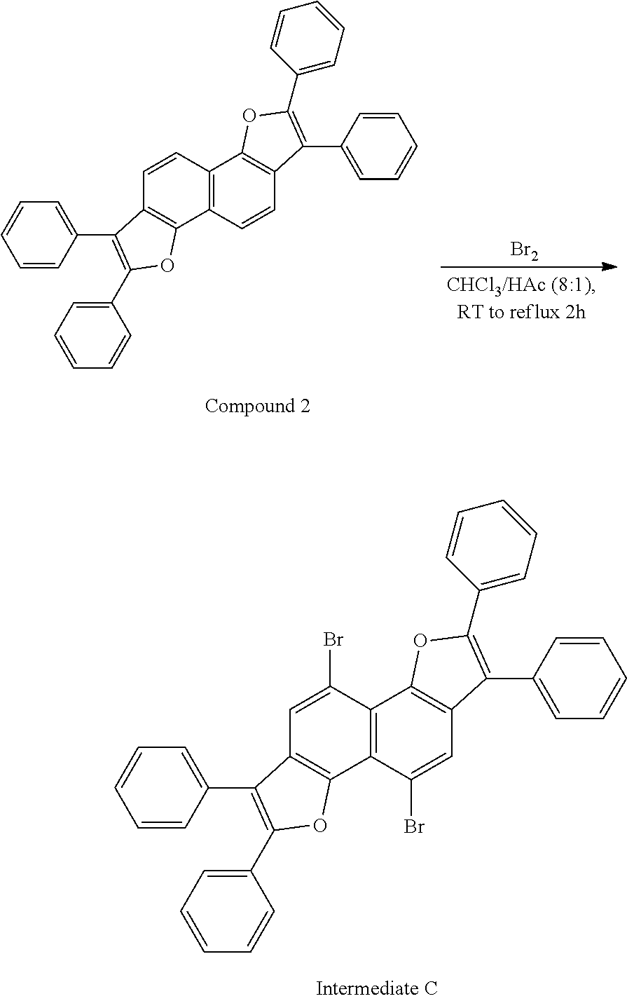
C1=CC2=C(C3=C1C(C1=CC=CC=C1)=C(C1=CC=CC=C1)O3)C=CC1=C2OC(C2=CC=CC=C2)=C1C1=CC=CC=C1.[Br2].C1=C(Br)C2=C(C3=C1C(C1=CC=CC=C1)=C(C1=CC=CC=C1)O3)C(Br)=CC1=C2OC(C2=CC=CC=C2)=C1C1=CC=CC=C1
